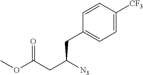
C1=CC(CC(CC(OC)=O)[N3])=CC=C1[CF3]
